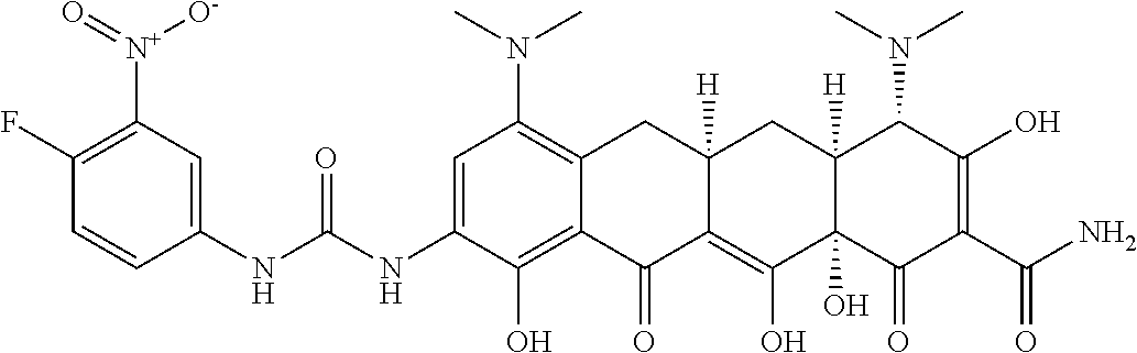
CN(C1=C2C(=C(O)C(NC(NC3=CC([N+]([O-])=O)=C(F)C=C3)=O)=C1)C(=O)C1=C(O)C3(O)C([H])(CC1([H])C2)C(N(C)C)C(O)=C(C(N)=O)C3=O)C
